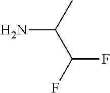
NC(C)C(F)F
